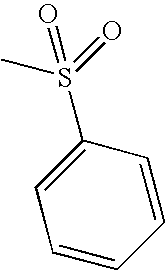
CS(=O)(C1=CC=CC=C1)=O
